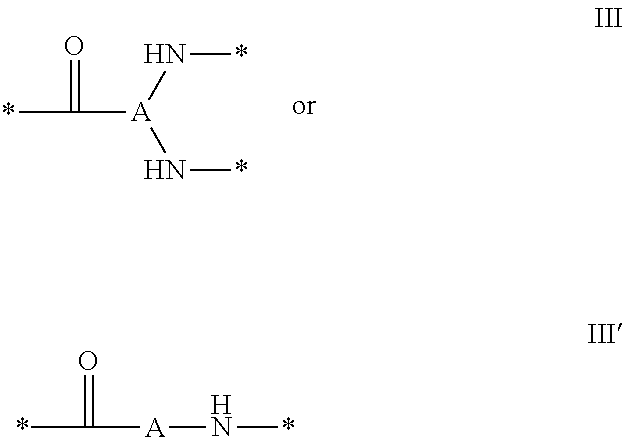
*C([A]N*)=O.*C([A](N*)N*)=O
